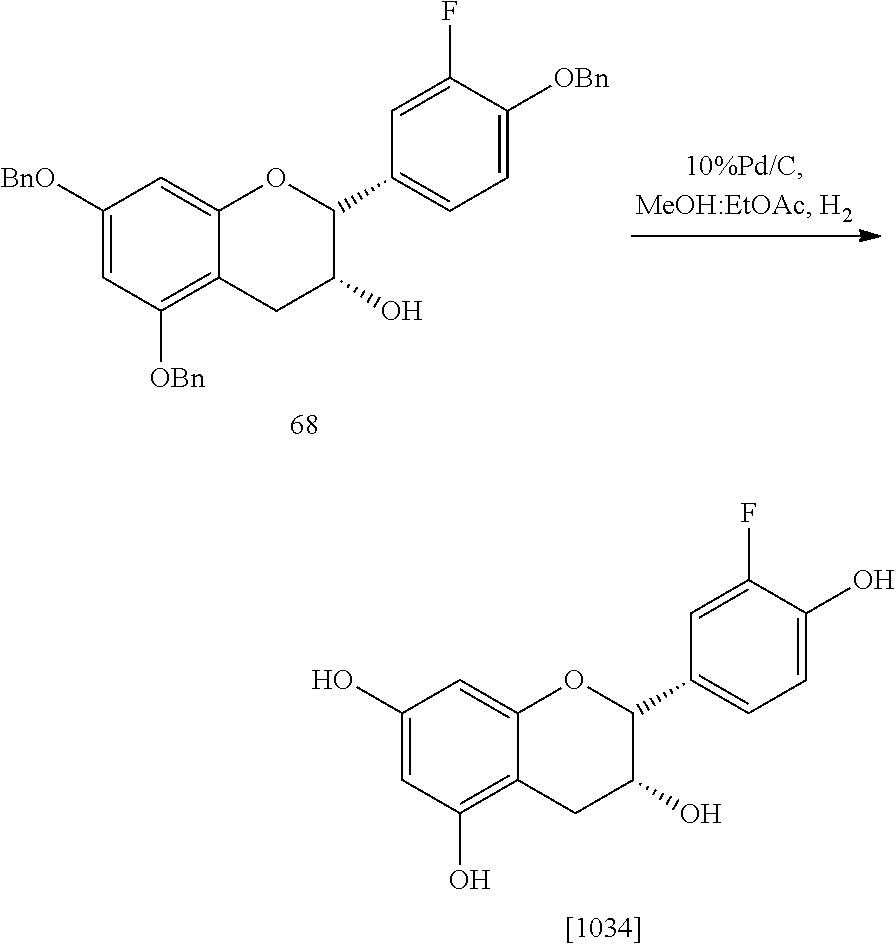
C1([BnO])=CC([OBn])=C2C(=C1)OC(C1=CC=C([OBn])C(F)=C1)C(O)C2.C1(O)=CC(O)=C2C(=C1)OC(C1=CC=C(O)C(F)=C1)C(O)C2
